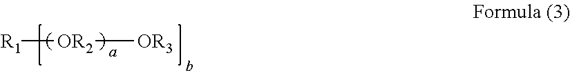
[OR2]([OR3])[R1]
